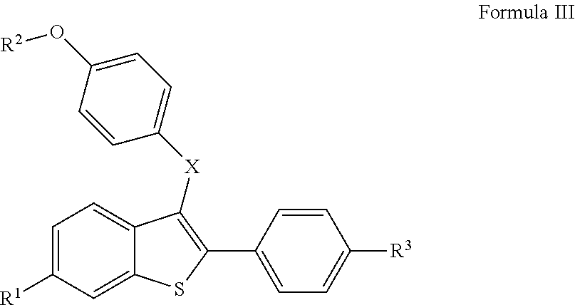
C1=CC([X]C2=C(C3=CC=C([R3])C=C3)SC3=CC([R1])=CC=C23)=CC=C1O[R2]
